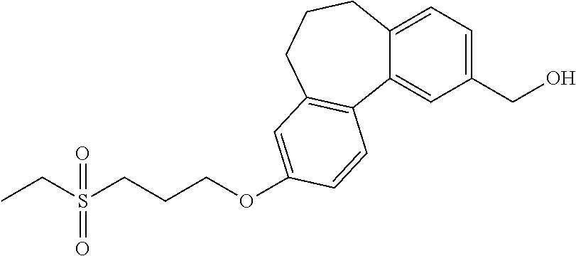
C(O)C1=CC=C2C(=C1)C1=C(CCC2)C=C(OCCCS(=O)(CC)=O)C=C1
